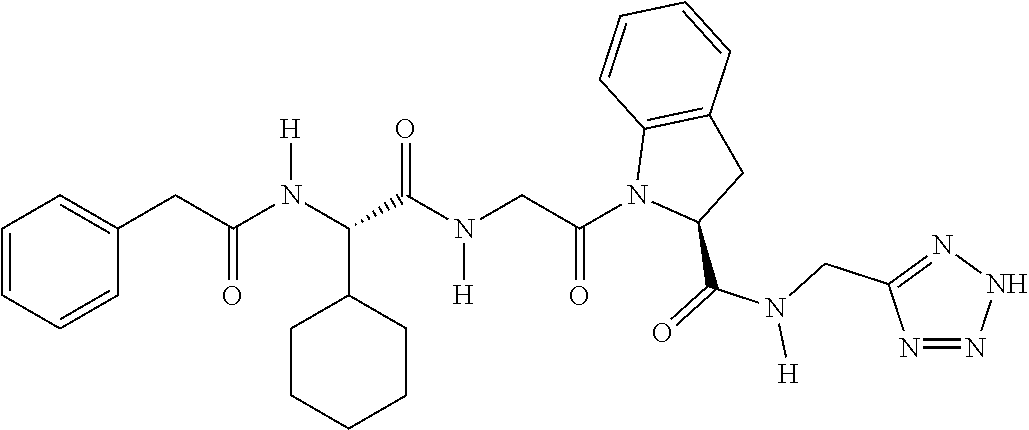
C1(CC(N(C(C(N(CC(N2C(C(=O)N(CC3=NNN=N3)[H])CC3=C2C=CC=C3)=O)[H])=O)C2CCCCC2)[H])=O)=CC=CC=C1
